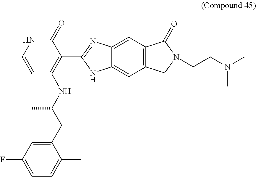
C12=CC3=C(CN(CCN(C)C)C3=O)C=C1NC(C1=C(NC(C)CC3=CC(F)=CC=C3C)C=CNC1=O)=N2
